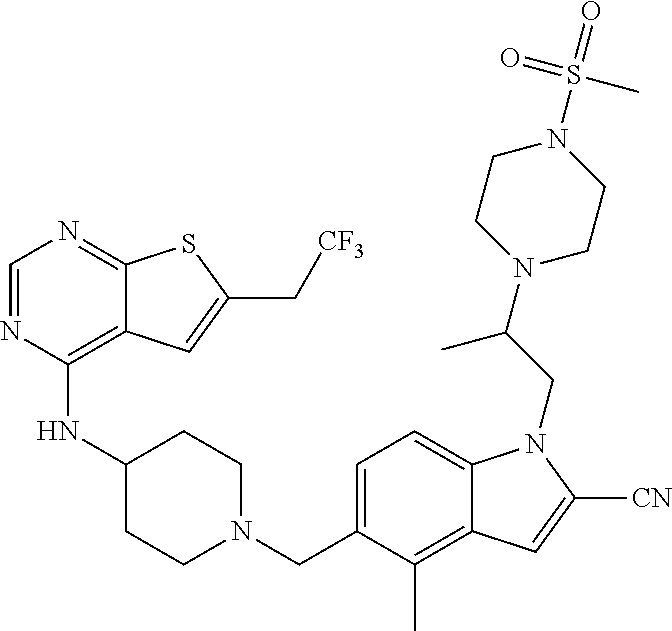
C1=NC(NC2CCN(CC3=CC=C4C(=C3C)C=C([CN])N4CC(N3CCN(S(C)(=O)=O)CC3)C)CC2)=C2C(=N1)SC(C[CF3])=C2
